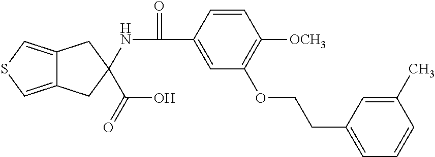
C12=CSC=C1CC(NC(=O)C1=CC(OCCC3=CC=CC(C)=C3)=C([OCH3])C=C1)(C(O)=O)C2
